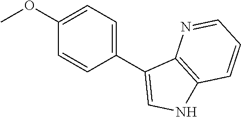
C1(OC)=CC=C(C2=CNC3=C2N=CC=C3)C=C1
